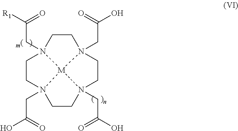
C1CN2(CC(=O)O)CCN3(CC(=O)O)CCN4(CC(=O)O)CCN1(CC(=O)[R1])[M]432
